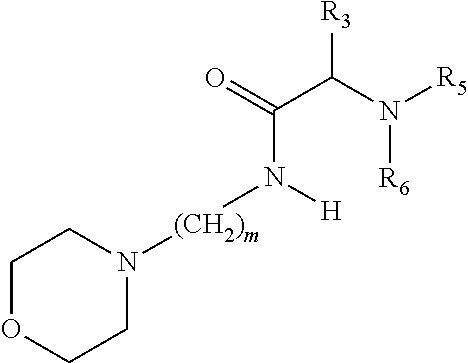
C(C(N([R6])[R5])[R3])(=O)N([H])[(CH2)m]N1CCOCC1
